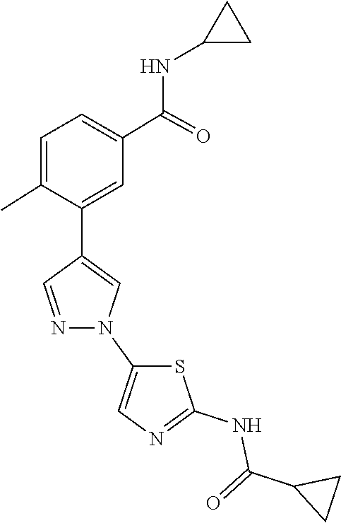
N1(C2=CN=C(NC(C3CC3)=O)S2)C=C(C2=CC(C(NC3CC3)=O)=CC=C2C)C=N1
